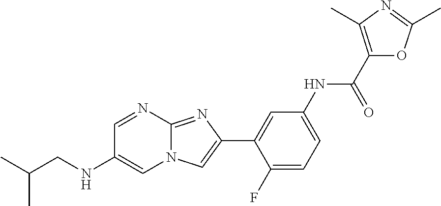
C1=NC2=NC(C3=CC(NC(C4=C(C)N=C(C)O4)=O)=CC=C3F)=CN2C=C1NCC(C)C
